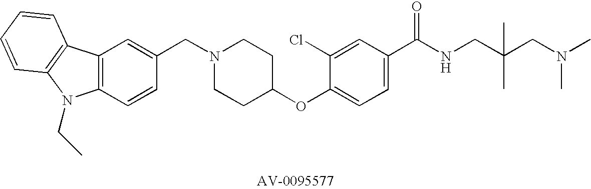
C1(CN2CCC(OC3=CC=C(C(NCC(CN(C)C)(C)C)=O)C=C3Cl)CC2)=CC2=C(C=C1)N(CC)C1=C2C=CC=C1
